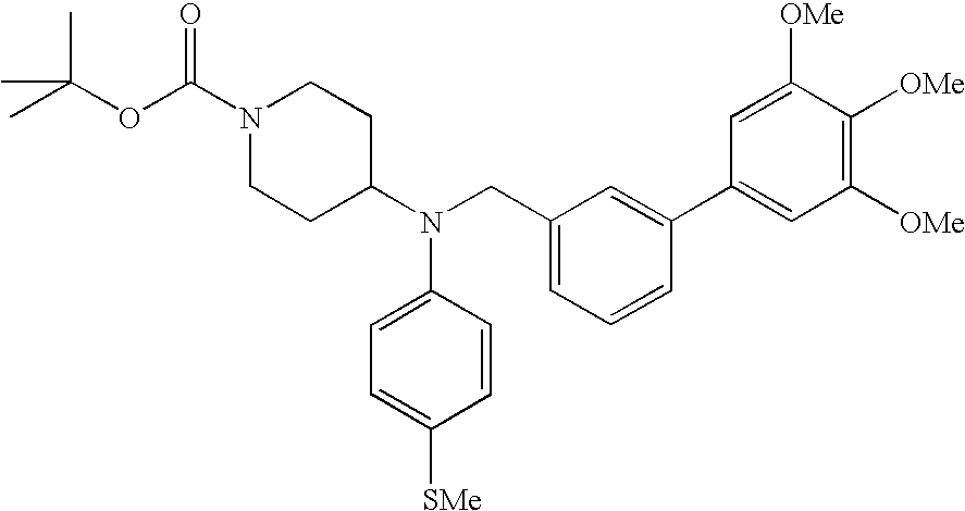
O(C(C)(C)C)C(N1CCC(N(CC2=CC=CC(C3=CC([OMe])=C([OMe])C([OMe])=C3)=C2)C2=CC=C([SMe])C=C2)CC1)=O
